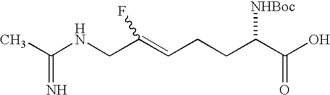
C(CCC(C(O)=O)[NHBoc])=C(CNC(C)=N)F
